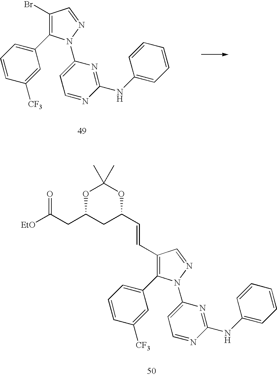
C1(C=CC2CC(CC([EtO])=O)OC(C)(C)O2)=C(C2=CC=CC([CF3])=C2)N(C2=CC=NC(NC3=CC=CC=C3)=N2)N=C1.C1(Br)=C(C2=CC=CC([CF3])=C2)N(C2=CC=NC(NC3=CC=CC=C3)=N2)N=C1
